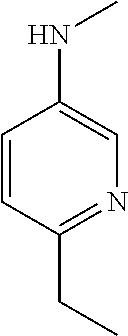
C1=CC(CC)=NC=C1NC
